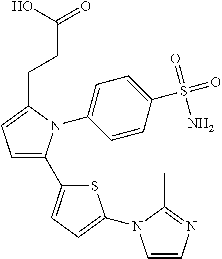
C1=C(S(=O)(N)=O)C=CC(N2C(C3=CC=C(N4C=CN=C4C)S3)=CC=C2CCC(=O)O)=C1
